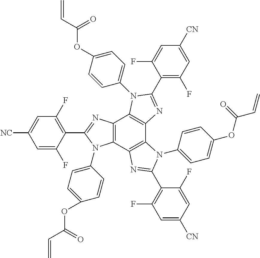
C12=C(C3=C(C4=C1N(C1=CC=C(OC(C=C)=O)C=C1)C(C1=C(F)C=C([CN])C=C1F)=N4)N(C1=CC=C(OC(=O)C=C)C=C1)C(C1=C(F)C=C([CN])C=C1F)=N3)N(C1=CC=C(OC(C=C)=O)C=C1)C(C1=C(F)C=C([NC])C=C1F)=N2
